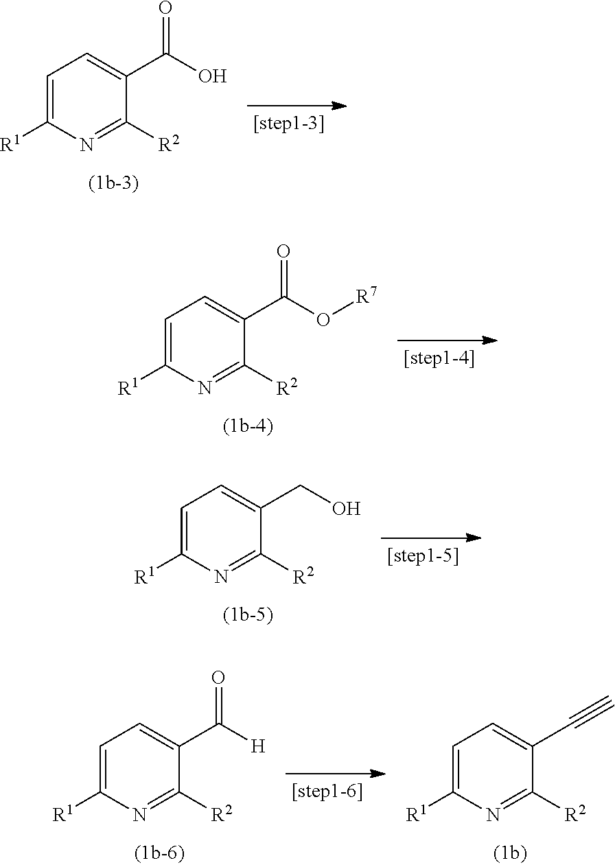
C1=C([R1])N=C([R2])C(C(O)=O)=C1.C1=C([R1])N=C([R2])C(C(O[R7])=O)=C1.C1=C([R1])N=C([R2])C(CO)=C1.C1=C([R1])N=C([R2])C(C#C)=C1.C1=C([R1])N=C([R2])C(C([H])=O)=C1
